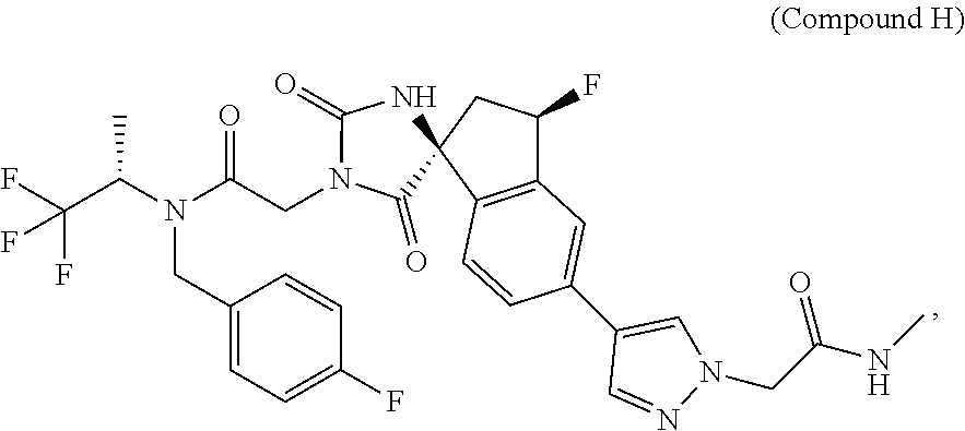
C1(CN(C(C(F)(F)F)C)C(CN2C(=O)C3(NC2=O)C2=C(C(F)C3)C=C(C3=CN(CC(NC)=O)N=C3)C=C2)=O)=CC=C(F)C=C1
